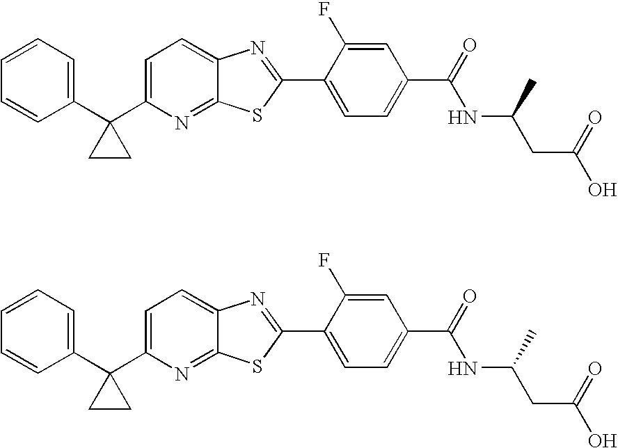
C1=CC=C(C2(C3=CC=C4C(=N3)SC(C3=CC=C(C(=O)NC(CC(O)=O)C)C=C3F)=N4)CC2)C=C1.C1=CC=C(C2(C3=CC=C4C(=N3)SC(C3=CC=C(C(=O)NC(CC(O)=O)C)C=C3F)=N4)CC2)C=C1
